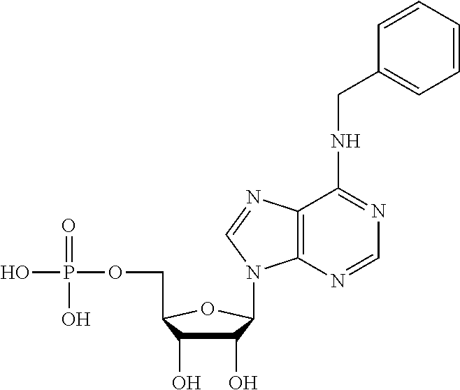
C1(O)C(O)C(COP(O)(=O)O)OC1N1C2=C(C(NCC3=CC=CC=C3)=NC=N2)N=C1
